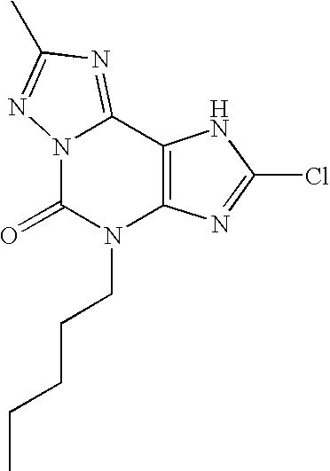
N12C(=NC(C)=N1)C1=C(N(CCCCC)C2=O)N=C(Cl)N1
